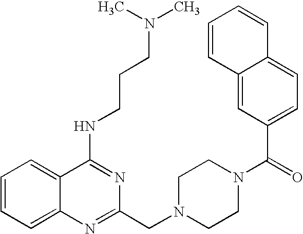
C1=CC=C2C(=C1)C(NCCCN(C)C)=NC(CN1CCN(C(=O)C3=CC=C4C(=C3)C=CC=C4)CC1)=N2
